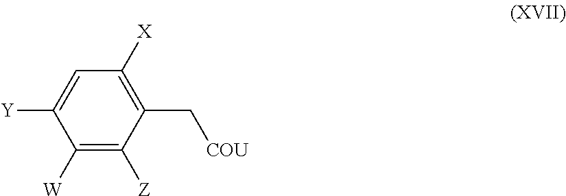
C1([X])=C(C[COU])C([Z])=C([W])C([Y])=C1
